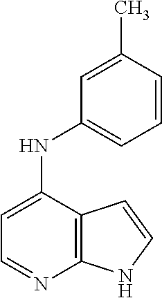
C1=C(NC2=CC=CC(C)=C2)C2=C(N=C1)NC=C2
